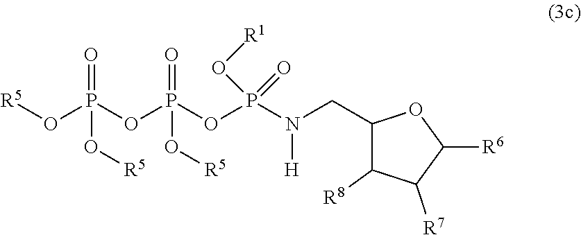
P(OP(OP(N(CC1C([R8])C([R7])C([R6])O1)[H])(=O)O[R1])(=O)O[R5])(=O)(O[R5])O[R5]
